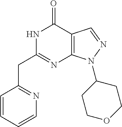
N1C(CC2=NC=CC=C2)=NC2=C(C1=O)C=NN2C1CCOCC1
